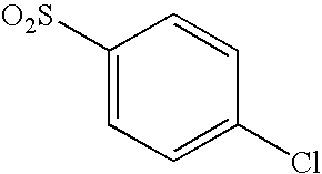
C1([O2S])=CC=C(Cl)C=C1
